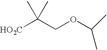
[HO2C]C(COC(C)C)(C)C
